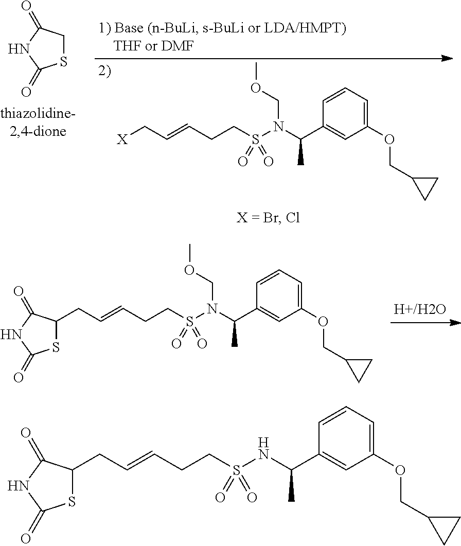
[X]CC=CCCS(N(C(C1=CC(OCC2CC2)=CC=C1)C)COC)(=O)=O.C1SC(=O)NC1=O.C(C=CCCS(N(C(C1=CC(OCC2CC2)=CC=C1)C)COC)(=O)=O)C1SC(=O)NC1=O.C(C=CCCS(NC(C1=CC(OCC2CC2)=CC=C1)C)(=O)=O)C1SC(=O)NC1=O
